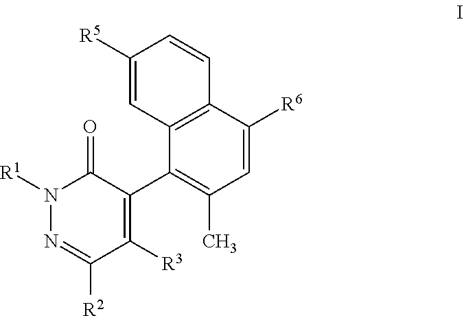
C1=C([R6])C2=C(C(C3=C([R3])C([R2])=NN([R1])C3=O)=C1C)C=C([R5])C=C2
